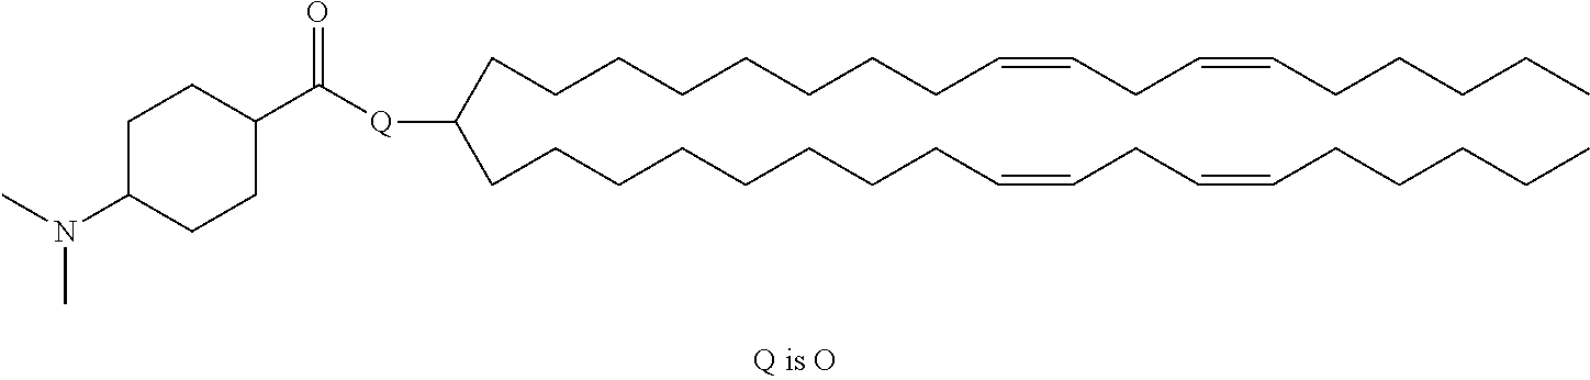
C(CCCCCCC=CCC=CCCCCC)CC([Q]C(C1CCC(N(C)C)CC1)=O)CCCCCCCCC=CCC=CCCCCC
